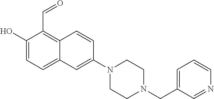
C1(O)=CC=C2C(=C1C=O)C=CC(N1CCN(CC3=CC=CN=C3)CC1)=C2
